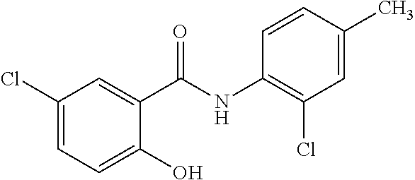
C1(Cl)=CC=C(O)C(C(NC2=C(Cl)C=C(C)C=C2)=O)=C1
